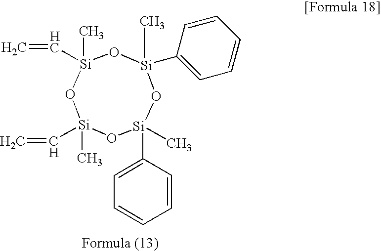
O1[Si](C)(C=C)O[Si](C)(C=C)O[Si](C2=CC=CC=C2)(C)O[Si]1(C)C1=CC=CC=C1
